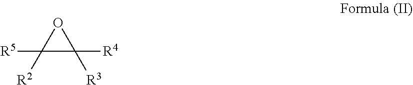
C1([R5])([R2])C([R4])([R3])O1
